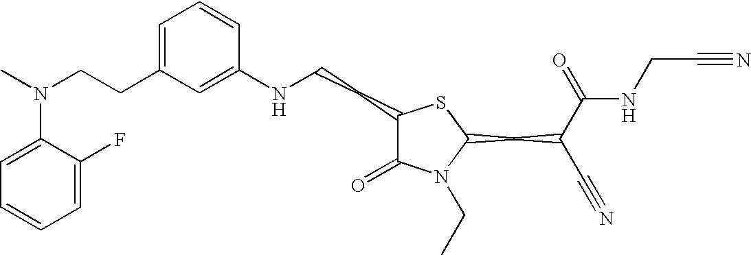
C(CC1=CC=CC(NCCC2C(=O)N(CC)C(CC(C#N)C(=O)NCC#N)S2)=C1)N(C)C1=CC=CC=C1F
